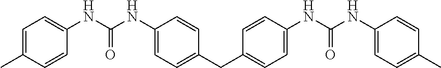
C1(NC(=O)NC2=CC=C(CC3=CC=C(NC(=O)NC4=CC=C(C)C=C4)C=C3)C=C2)=CC=C(C)C=C1
